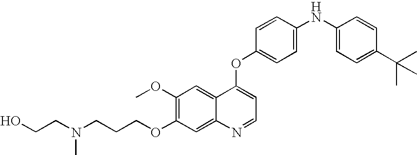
C1=CC(OC2=CC=NC3=CC(OCCCN(CCO)C)=C(OC)C=C23)=CC=C1NC1=CC=C(C(C)(C)C)C=C1
